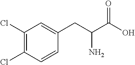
C1(Cl)=C(Cl)C=CC(CC(C(O)=O)N)=C1
